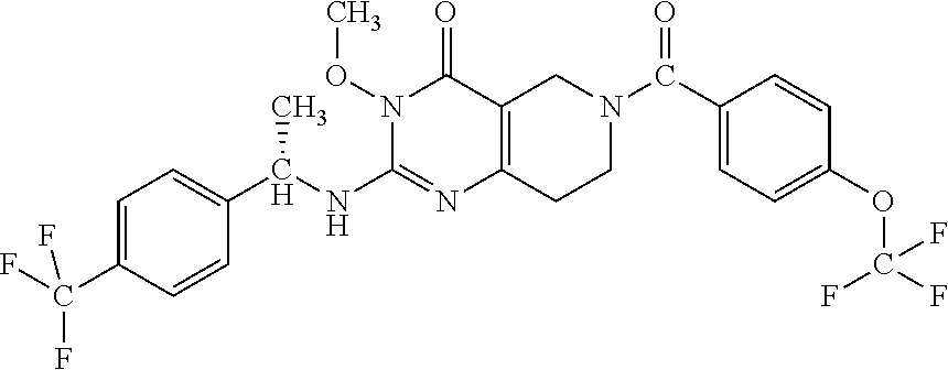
C1=C(C(F)(F)F)C=CC(C(NC2=NC3=C(C(=O)N2OC)CN(C(C2=CC=C(OC(F)(F)F)C=C2)=O)CC3)C)=C1
